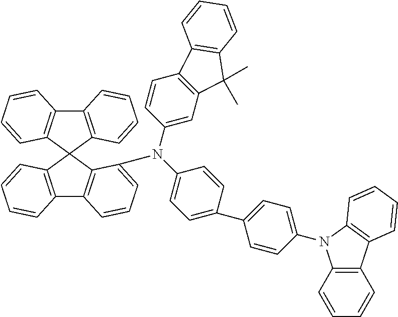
C1(N(C2=CC=C(C3=CC=C(N4C5=C(C=CC=C5)C5=C4C=CC=C5)C=C3)C=C2)C2=CC=CC3=C2C2(C4=C3C=CC=C4)C3=C(C4=C2C=CC=C4)C=CC=C3)=CC2=C(C=C1)C1=C(C2(C)C)C=CC=C1
